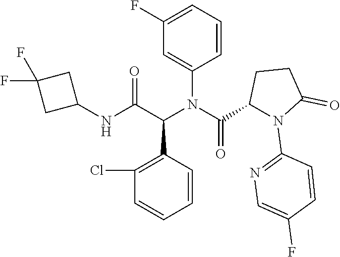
C1(Cl)=C(C(C(NC2CC(F)(F)C2)=O)N(C2=CC(F)=CC=C2)C(C2N(C3=NC=C(F)C=C3)C(=O)CC2)=O)C=CC=C1
